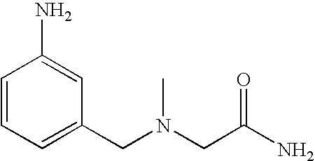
C(N(CC(N)=O)C)C1=CC=CC(N)=C1
